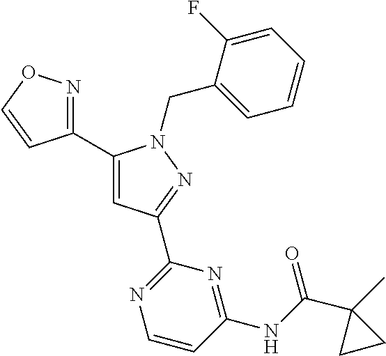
C1(C2=NOC=C2)=CC(C2=NC=CC(NC(=O)C3(C)CC3)=N2)=NN1CC1=CC=CC=C1F
